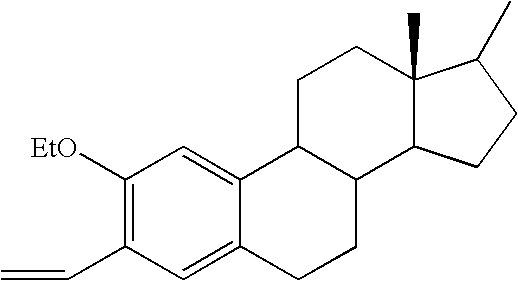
C1([EtO])=C(C=C)C=C2C(=C1)C1C(CC2)C2C(C)(CC1)C(C)CC2
